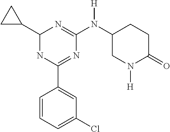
C1(C2=CC(Cl)=CC=C2)=NC(N(C2CN([H])C(=O)CC2)[H])=NC(C2CC2)N1
